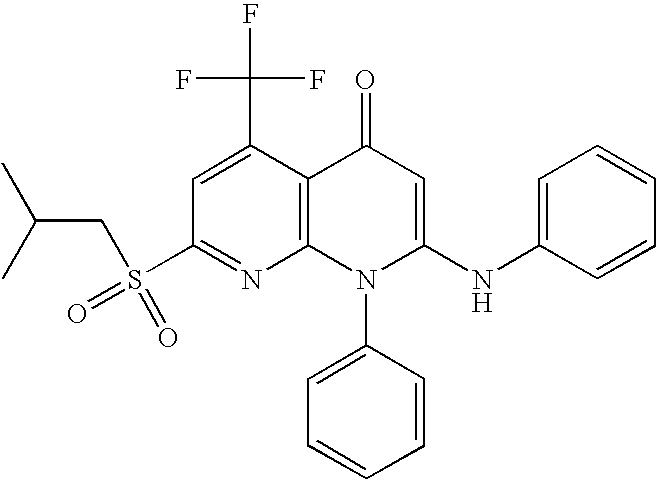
C1(S(CC(C)C)(=O)=O)=NC2=C(C(C(F)(F)F)=C1)C(=O)C=C(NC1=CC=CC=C1)N2C1=CC=CC=C1
